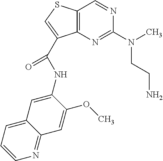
C12=C(N=C(N(C)CCN)N=C1)C(C(=O)NC1=CC3=CC=CN=C3C=C1OC)=CS2
